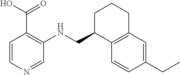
C1=CN=CC(NCC2C3=C(CCC2)C=C(CC)C=C3)=C1C(O)=O
